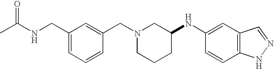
C1(CNC(C)=O)=CC=CC(CN2CCCC(NC3=CC4=C(C=C3)NN=C4)C2)=C1
